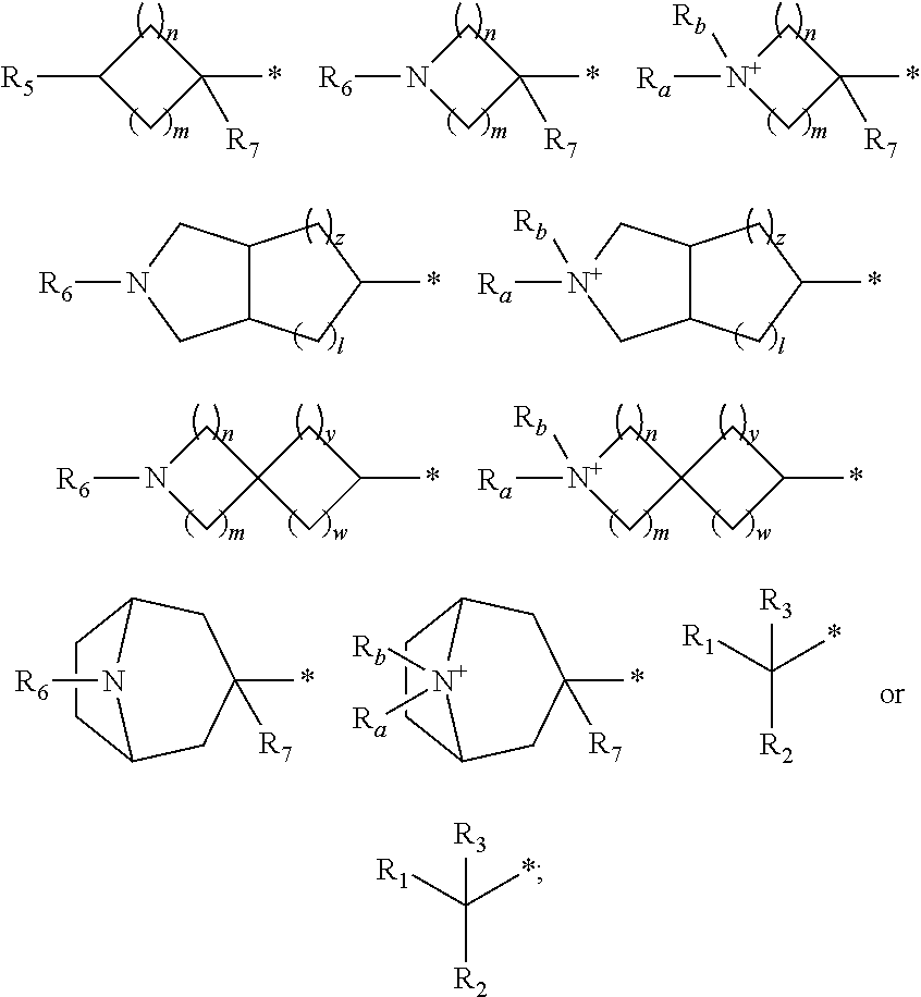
C1C([R5])CC1(*)[R7].C1N([R6])CC1(*)[R7].C1[N+]([Ra])([Rb])CC1(*)[R7].[R6]N1CC2C(C1)CC(*)C2.C1C2C(C[N+]1([Ra])[Rb])CC(*)C2.C1CC2CC(*)([R7])CC1N2[R6].C1CC2CC(*)([R7])CC1[N+]2([Ra])[Rb].C([R2])(*)([R1])[R3].C1N([R6])CC12CC(*)C2.C1C2(C[N+]1([Ra])[Rb])CC(*)C2.C([R2])(*)([R1])[R3]
